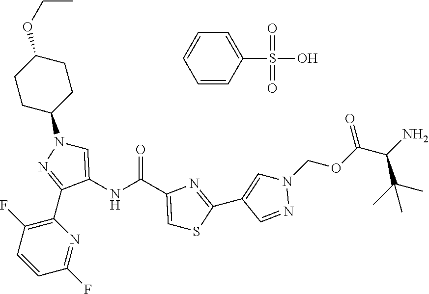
C1=C(NC(=O)C2=CSC(C3=CN(COC(=O)C(N)C(C)(C)C)N=C3)=N2)C(C2=C(F)C=CC(F)=N2)=NN1C1CCC(OCC)CC1.C1=CC(S(O)(=O)=O)=CC=C1
